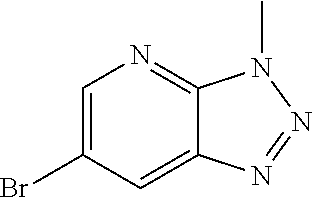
C1=C(Br)C=C2C(=N1)N(C)N=N2
